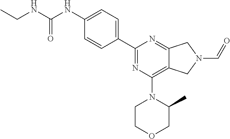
C1(NC(NCC)=O)=CC=C(C2=NC(N3CCOCC3C)=C3C(=N2)CN(C=O)C3)C=C1
